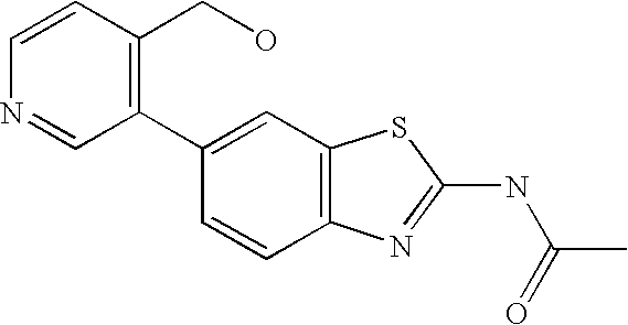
C1(C2=CC3=C(C=C2)N=C(NC(=O)C)S3)=C(CO)C=CN=C1
